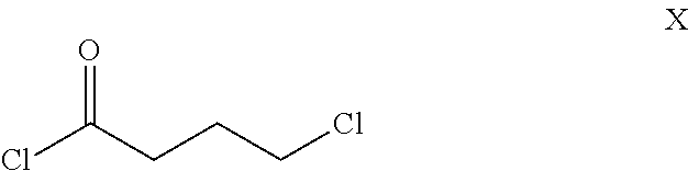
ClCCCC(Cl)=O
